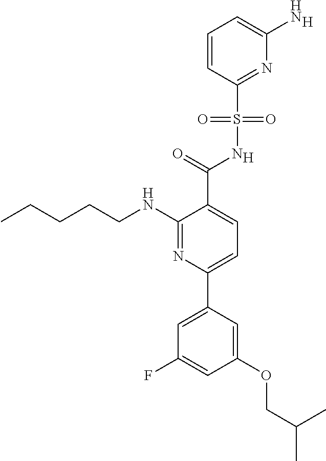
[H].C1(C(=O)NS(C2=NC(N)=CC=C2)(=O)=O)=CC=C(C2=CC(F)=CC(OCC(C)C)=C2)N=C1NCCCCC.[H]
